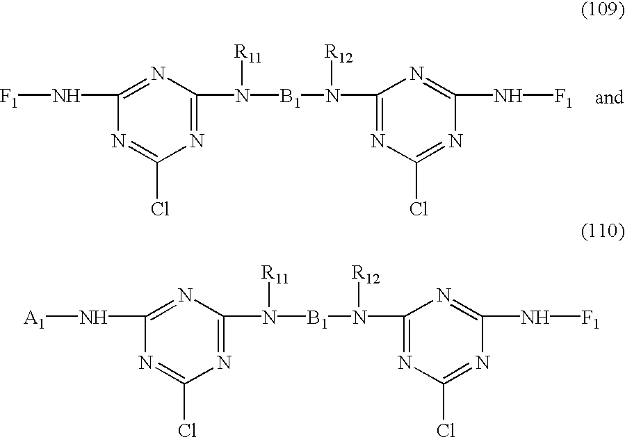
[F1]NC1=NC(N([R11])[B1]N([R12])C2=NC(Cl)=NC(N[F1])=N2)=NC(Cl)=N1.[A1]NC1=NC(N([R11])[B1]N([R12])C2=NC(Cl)=NC(N[F1])=N2)=NC(Cl)=N1
